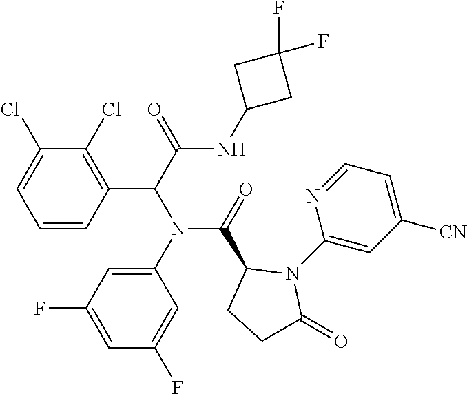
C1=CC(C(C(=O)NC2CC(F)(F)C2)N(C2=CC(F)=CC(F)=C2)C(=O)C2CCC(=O)N2C2=CC([CN])=CC=N2)=C(Cl)C(Cl)=C1
